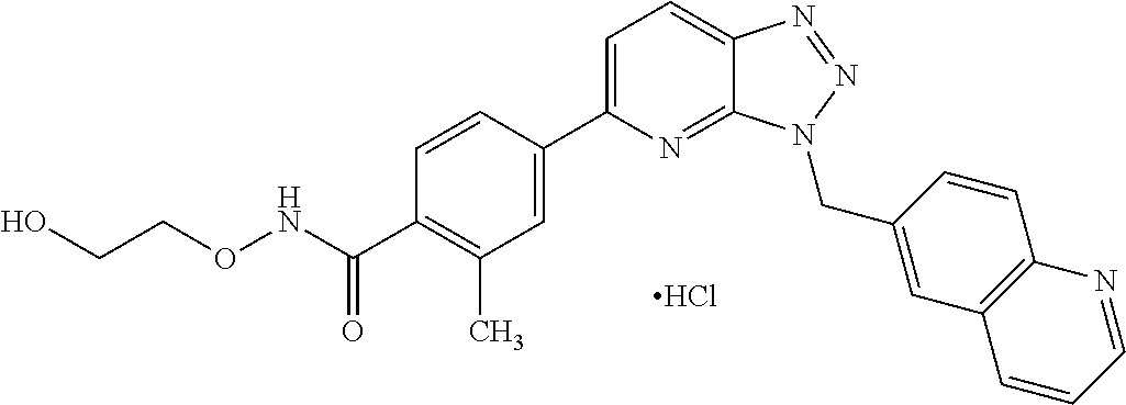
C1=C(C2=CC(C)=C(C(=O)NOCCO)C=C2)N=C2C(=C1)N=NN2CC1=CC2=C(C=C1)N=CC=C2.Cl
